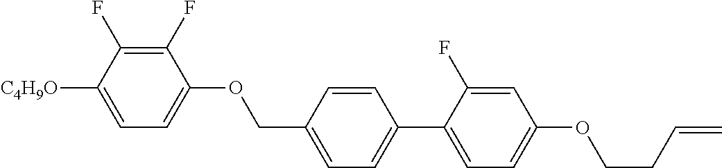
C1(F)=C(F)C([C4H9O])=CC=C1OCC1=CC=C(C2=CC=C(OCCC=C)C=C2F)C=C1
